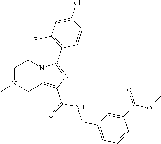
C1N(C)CC2=C(C(=O)NCC3=CC=CC(C(=O)OC)=C3)N=C(C3=C(F)C=C(Cl)C=C3)N2C1
